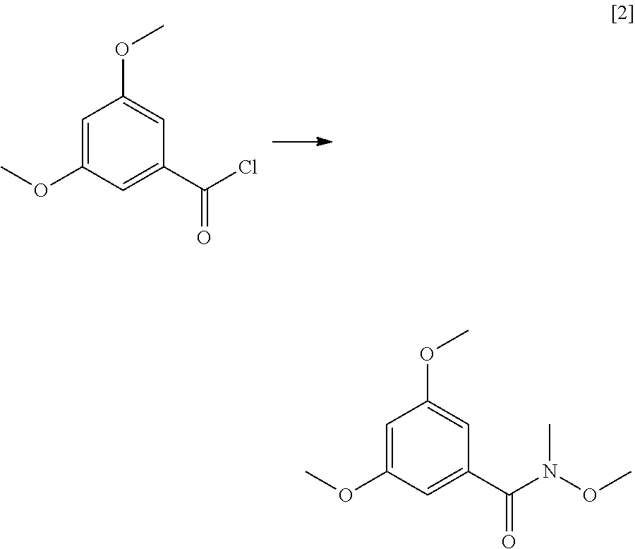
C1=C(OC)C=C(C(Cl)=O)C=C1OC.C1=C(OC)C=C(C(N(OC)C)=O)C=C1OC
